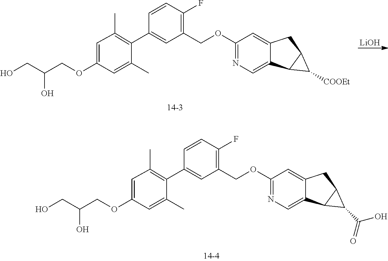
[LiOH].C1(COC2=NC=C3C(=C2)CC2C3C2[COOEt])=C(F)C=CC(C2=C(C)C=C(OCC(CO)O)C=C2C)=C1.C1(COC2=NC=C3C(=C2)CC2C3C2C(=O)O)=C(F)C=CC(C2=C(C)C=C(OCC(CO)O)C=C2C)=C1
